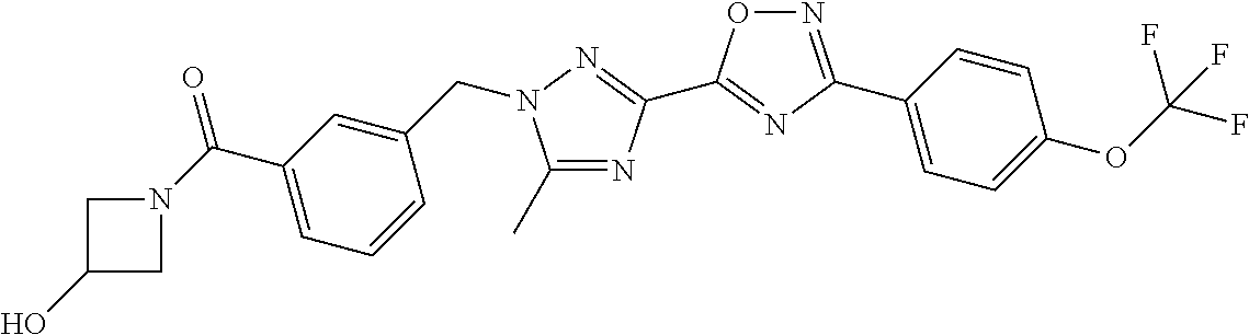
C1(C)=NC(C2=NC(C3=CC=C(OC(F)(F)F)C=C3)=NO2)=NN1CC1=CC(C(N2CC(O)C2)=O)=CC=C1
